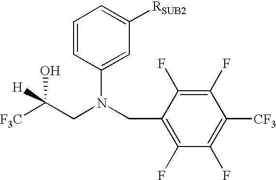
[F3C]C(CN(CC1=C(F)C(F)=C([CF3])C(F)=C1F)C1=CC([RSUB2])=CC=C1)(O)[H]
